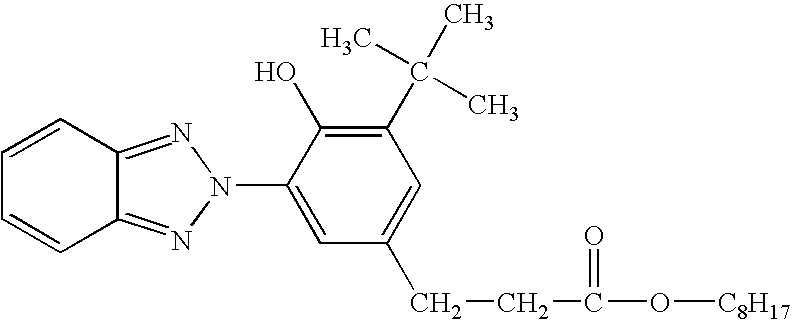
C1=CC2=NN(C3=CC(CCC(=O)O[C8H17])=CC(C(C)(C)C)=C3O)N=C2C=C1
